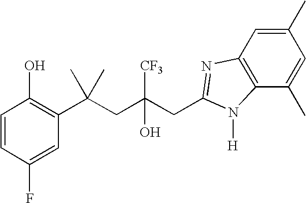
C1=CC(F)=CC(C(CC(CC2=NC3=C(C(C)=CC(C)=C3)N2[H])([CF3])O)(C)C)=C1O
